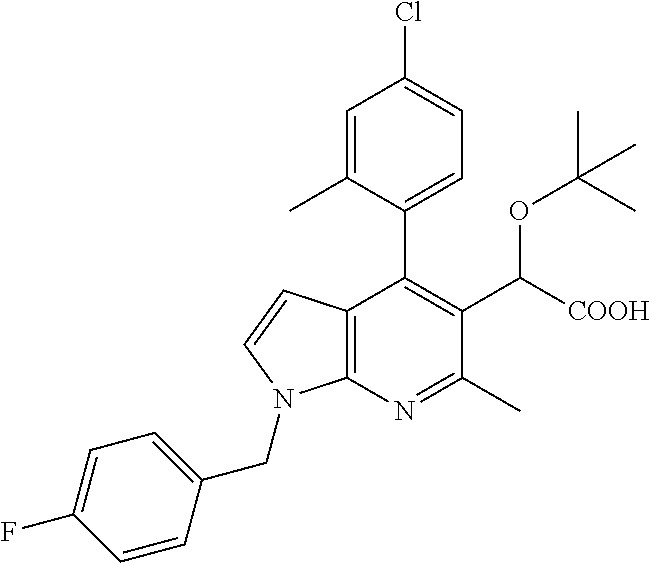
C12=C(N=C(C)C(C([COOH])OC(C)(C)C)=C1C1=CC=C(Cl)C=C1C)N(CC1=CC=C(F)C=C1)C=C2
